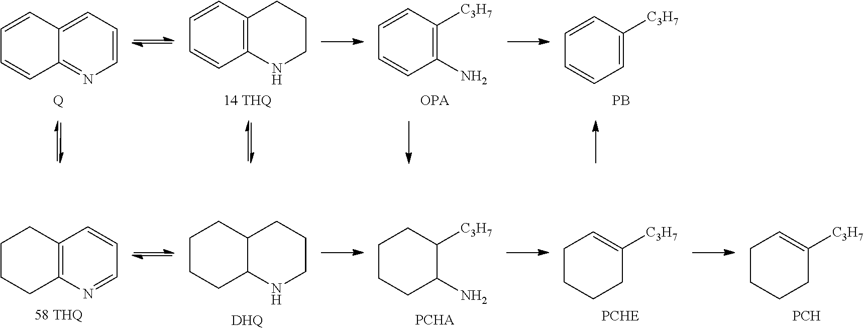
C12=C(C=CC=N1)CCCC2.[58 THQ].C1CC2C(CC1)CCCN2.[DHQ].C1CCCC(N)C1[C3H7].[PCHA].C1=C([C3H7])CCCC1.[PCHE].C1=C([C3H7])CCCC1.[PCH].C12=NC=CC=C1C=CC=C2.[Q].C1=CC2=C(C=C1)CCCN2.C1=CC=CC(N)=C1[C3H7].[OPA].C1=CC=CC=C1[C3H7].[PB]
